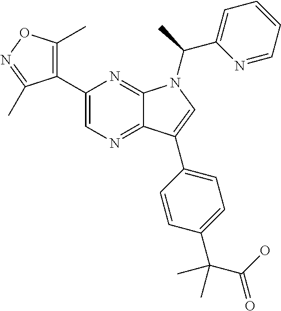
C12=NC=C(C3=C(C)ON=C3C)N=C1N(C(C1=CC=CC=N1)C)C=C2C1=CC=C(C(C(=O)O)(C)C)C=C1
